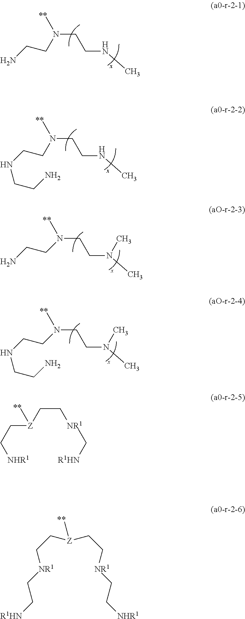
N(CCNC)(CCN)C.N(CCNC)(CCNCCN)C.N(CCN(C)C)(C)CCN.N(CCN(C)C)(C)CCNCCN.C(C[NR1]C[R1HN])[Z](CC[NHR1])C.[Z](CC[NR1]CC[R1HN])(CC[NR1]CC[NHR1])C
